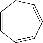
C1=CC=CC=CC1
